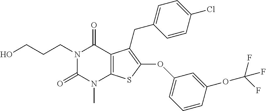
N1(CCCO)C(=O)N(C)C2=C(C1=O)C(CC1=CC=C(Cl)C=C1)=C(OC1=CC=CC(OC(F)(F)F)=C1)S2
